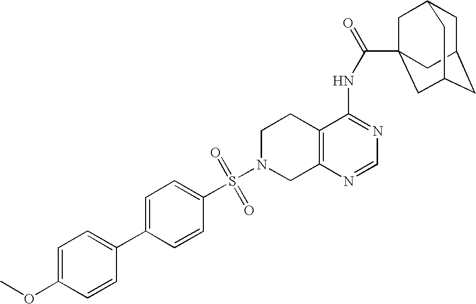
C1N(S(=O)(=O)C2=CC=C(C3=CC=C(OC)C=C3)C=C2)CC2=C(C1)C(NC(=O)C13CC4CC(CC(C1)C4)C3)=NC=N2
